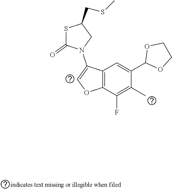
S1C(=O)N(C2=COC3=C2C=C(C2OCCO2)C(C)=C3F)CC1CSC
